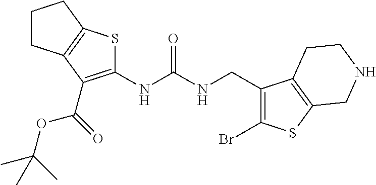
C1CC2=C(C1)SC(NC(NCC1=C(Br)SC3=C1CCNC3)=O)=C2C(OC(C)(C)C)=O
